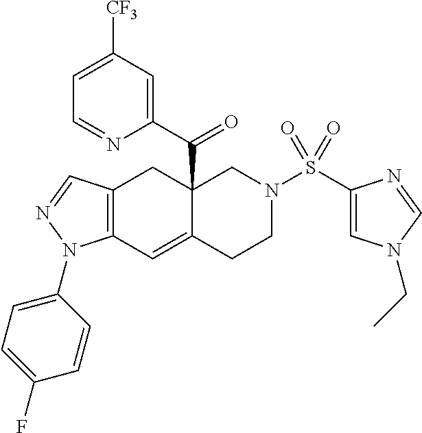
C12=C(C=C3C(C(C4=CC([CF3])=CC=N4)=O)(C1)CN(S(C1=CN(CC)C=N1)(=O)=O)CC3)N(C1=CC=C(F)C=C1)N=C2
